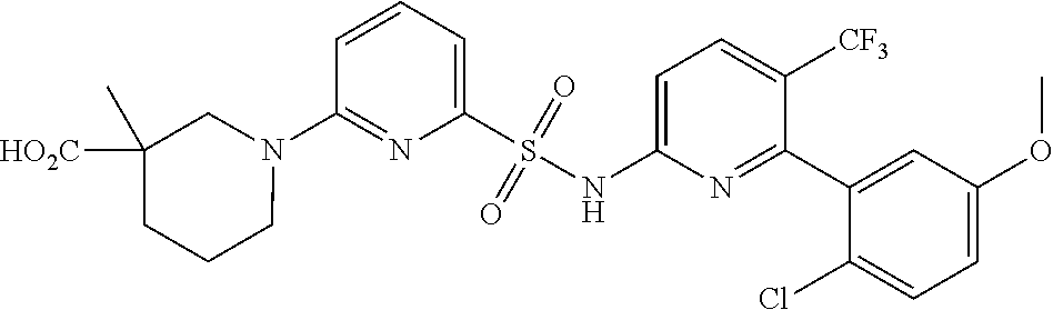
N1(C2=NC(S(NC3=CC=C([CF3])C(C4=CC(OC)=CC=C4Cl)=N3)(=O)=O)=CC=C2)CC([HO2C])(C)CCC1
